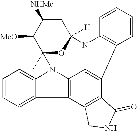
C12(C)OC([H])(CC([NHMe])C1[MeO])N1C3=C(C4=C(C5=C3N2C2=CC=CC=C52)CNC4=O)C2=C1C=CC=C2
